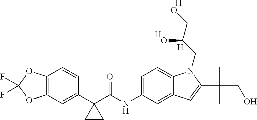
C1=C(NC(C2(C3=CC4=C(C=C3)OC(F)(F)O4)CC2)=O)C=C2C(=C1)N(CC(CO)O)C(C(C)(C)CO)=C2.[H].[H].[H]
